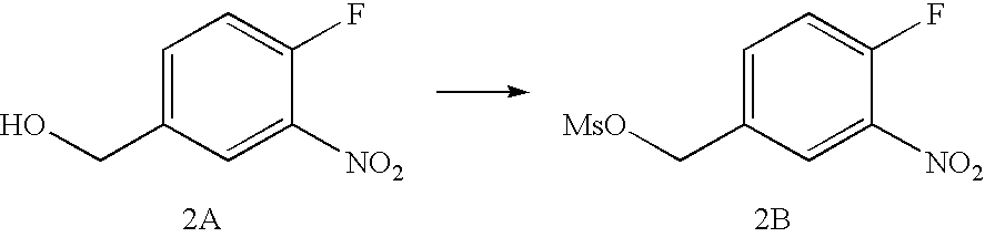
C1=C(C[MsO])C=C([NO2])C(F)=C1.[2B].C1=C(CO)C=C([NO2])C(F)=C1
